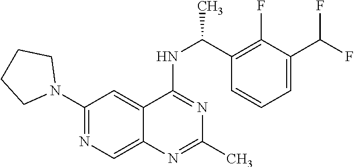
C1CCN(C2=NC=C3C(=C2)C(NC(C2=C(F)C(C(F)F)=CC=C2)C)=NC(C)=N3)C1
